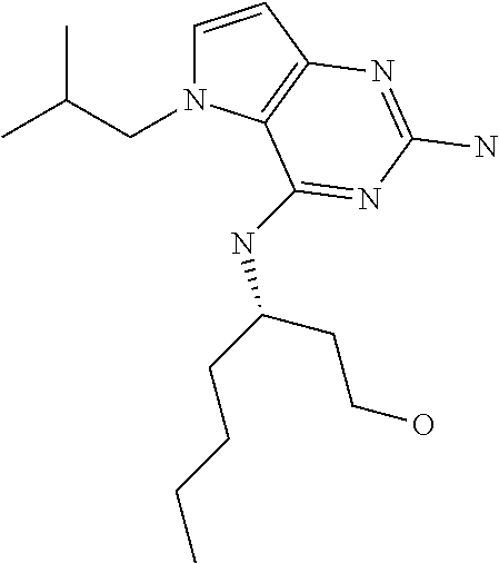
C1=CC2=C(N1CC(C)C)C(NC(CCCC)CCO)=NC(N)=N2
